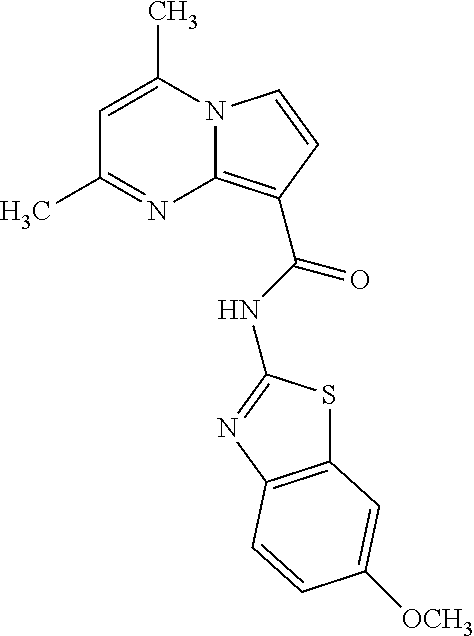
C1=C(C)N2C(=C(C(NC3=NC4=C(S3)C=C([OCH3])C=C4)=O)C=C2)N=C1C
